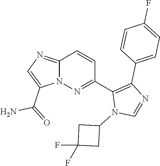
C12=NC=C(C(=O)N)N1N=C(C1=C(C3=CC=C(F)C=C3)N=CN1C1CC(F)(F)C1)C=C2
